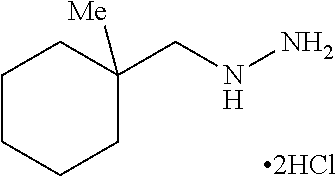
C1CCCC(CNN)([Me])C1
